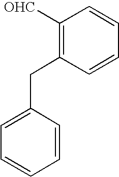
C1([OHC])=C(CC2=CC=CC=C2)C=CC=C1
